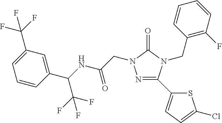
N1=C(C2=CC=C(Cl)S2)N(CC2=C(F)C=CC=C2)C(=O)N1CC(=O)NC(C1=CC(C(F)(F)F)=CC=C1)C(F)(F)F
